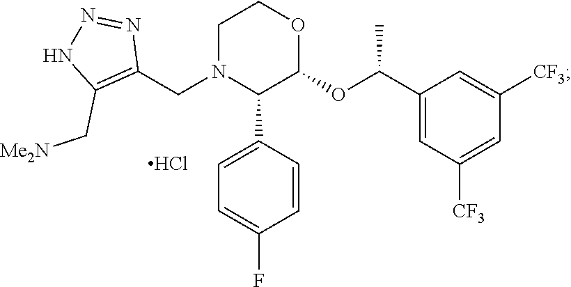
C1N(CC2=C(C[Me2N])NN=N2)C(C2=CC=C(F)C=C2)C(OC(C)C2=CC([CF3])=CC([CF3])=C2)OC1.Cl
